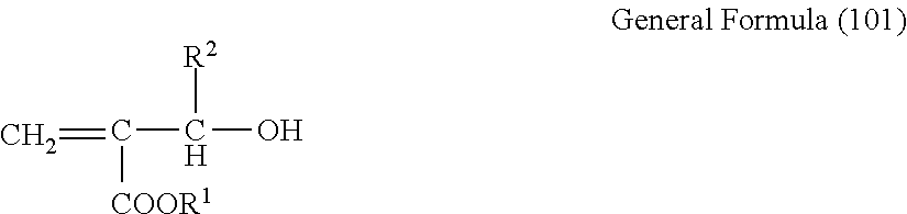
C=C([COOR1])C([R2])O
